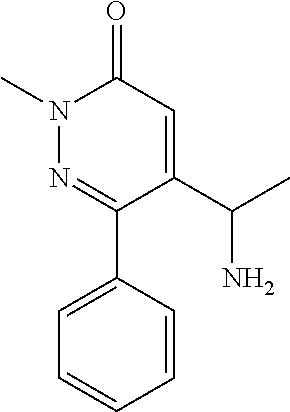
N1(C)N=C(C2=CC=CC=C2)C(C(C)N)=CC1=O
